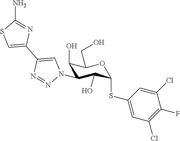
C1(O)C(N2C=C(C3=CSC(N)=N3)N=N2)C(O)C(SC2=CC(Cl)=C(F)C(Cl)=C2)OC1CO
